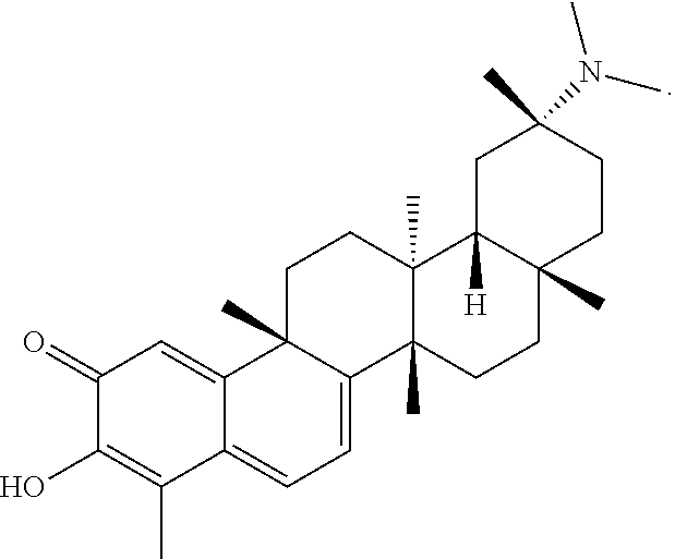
C1(=O)C(O)=C(C)C2=CC=C3C(C)(C2=C1)CCC1(C)C3(C)CCC2(C)C1([H])CC(C)(N(C)C)CC2
